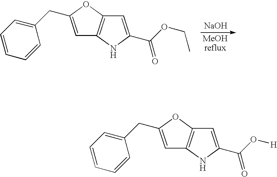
C1(CC2=CC3=C(O2)C=C(C(OCC)=O)N3)=CC=CC=C1.[NaOH].C1(CC2=CC3=C(O2)C=C(C(O[H])=O)N3)=CC=CC=C1
